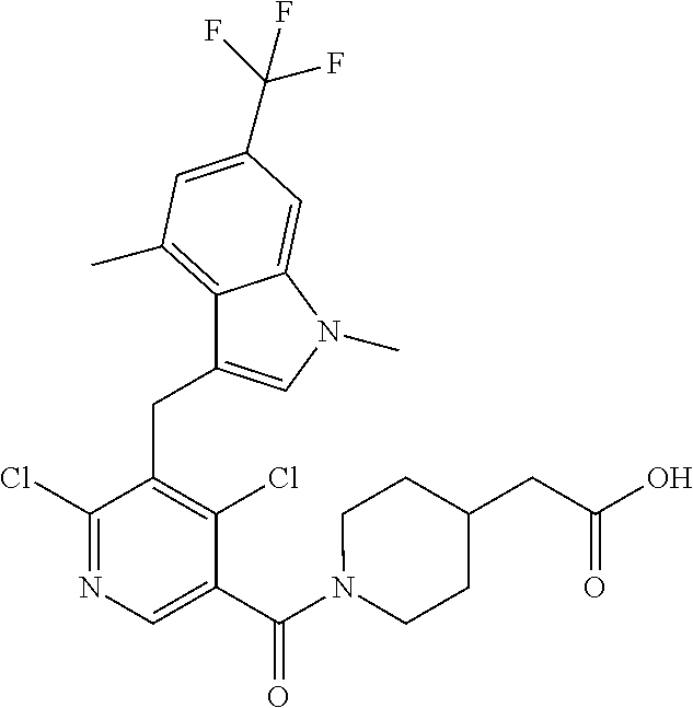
C1(Cl)=NC=C(C(N2CCC(CC(O)=O)CC2)=O)C(Cl)=C1CC1=CN(C)C2=CC(C(F)(F)F)=CC(C)=C12
